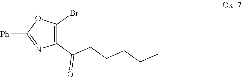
C1(C(CCCCC)=O)=C(Br)OC([Ph])=N1
